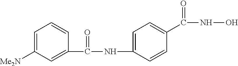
C1=C([Me2N])C=C(C(NC2=CC=C(C(NO)=O)C=C2)=O)C=C1
